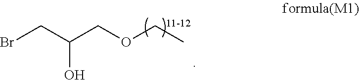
BrCC(COCC)O
